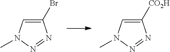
C1(Br)=CN(C)N=N1.C1([CO2H])=CN(C)N=N1
